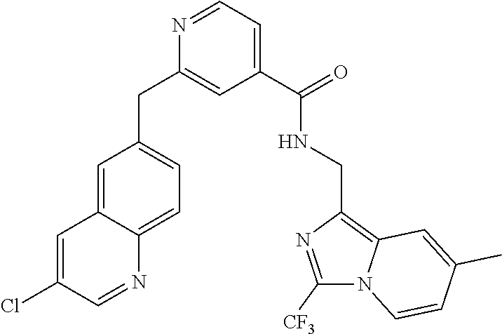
C1=C2C(=CC=C1CC1=CC(C(NCC3=C4N(C([CF3])=N3)C=CC(C)=C4)=O)=CC=N1)N=CC(Cl)=C2
